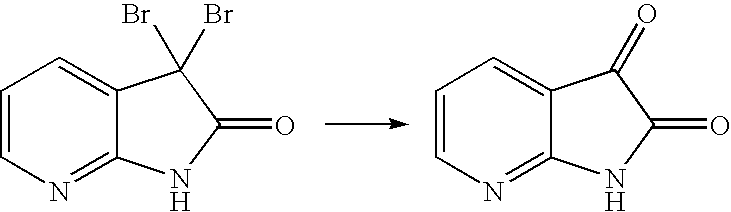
C1=CN=C2C(=C1)C(Br)(Br)C(=O)N2.C1=CN=C2C(=C1)C(=O)C(=O)N2
